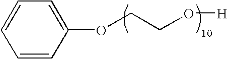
C1(OCCO[H])=CC=CC=C1
